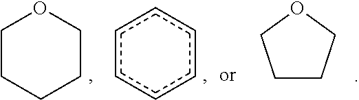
C1CCCCO1.c1ccccc1.C1CCOC1
